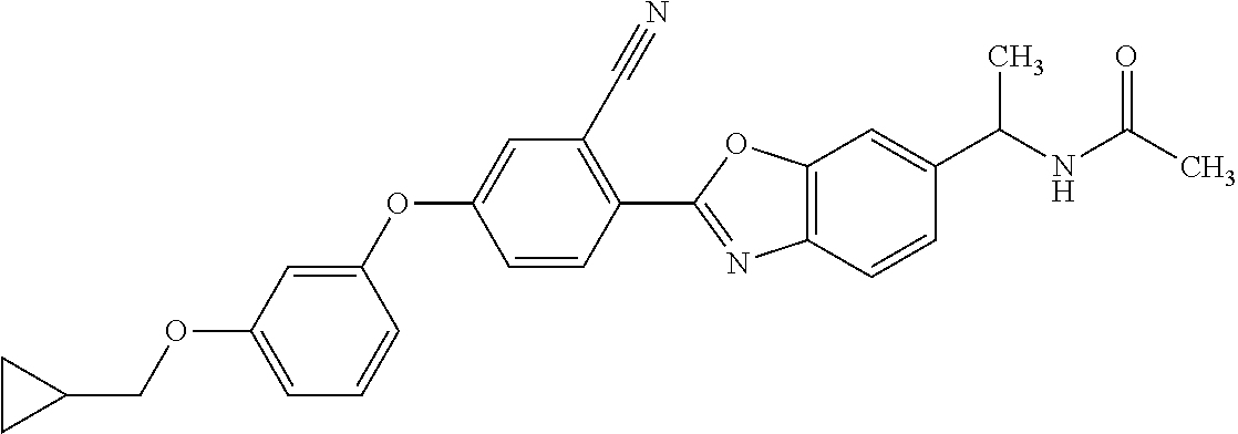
C1=C(OCC2CC2)C=C(OC2=CC(C#N)=C(C3=NC4=C(O3)C=C(C(NC(C)=O)C)C=C4)C=C2)C=C1
